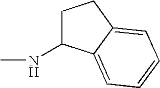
C1C(NC)C2=CC=CC=C2C1
